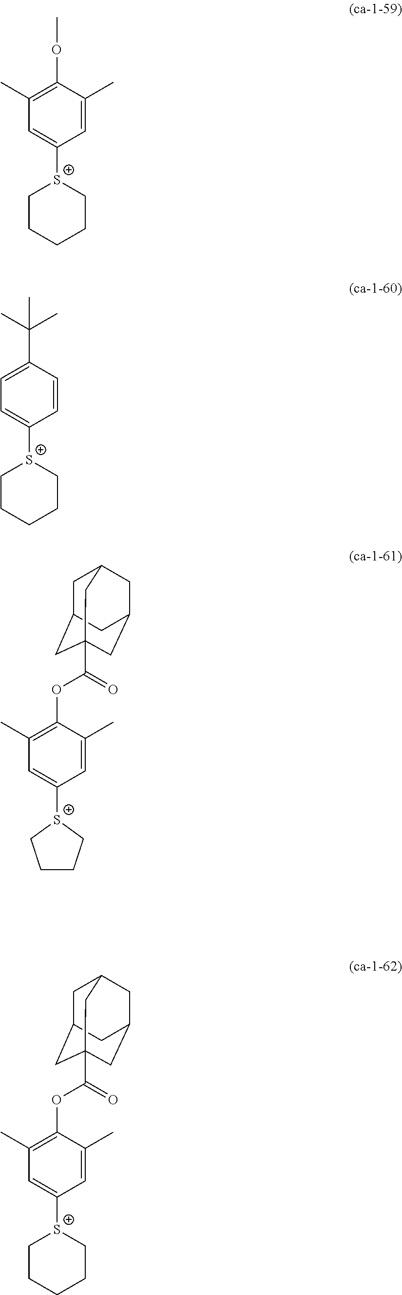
C1(C)=C(OC)C(C)=CC([S+]2CCCCC2)=C1.C1=C(C(C)(C)C)C=CC([S+]2CCCCC2)=C1.C1(C)=C(OC(=O)C23CC4CC(CC(C2)C4)C3)C(C)=CC([S+]2CCCC2)=C1.C1(C)=C(OC(=O)C23CC4CC(CC(C2)C4)C3)C(C)=CC([S+]2CCCCC2)=C1
